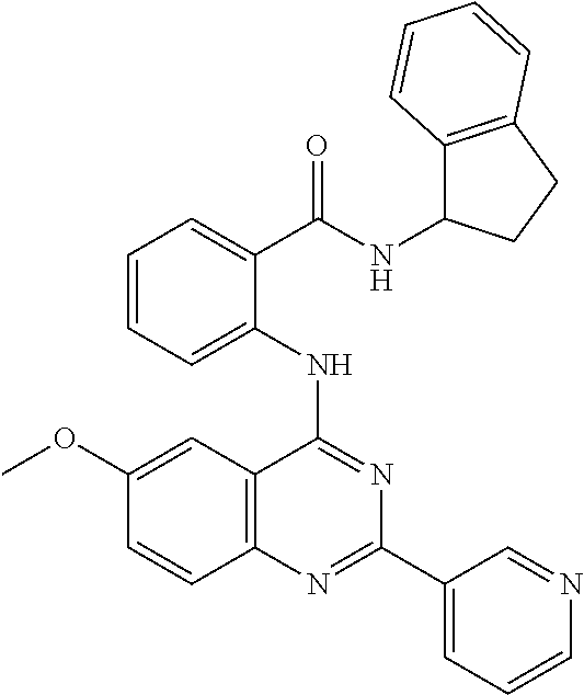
C1(OC)=CC2=C(C=C1)N=C(C1=CC=CN=C1)N=C2NC1=CC=CC=C1C(=O)NC1C2=C(CC1)C=CC=C2
